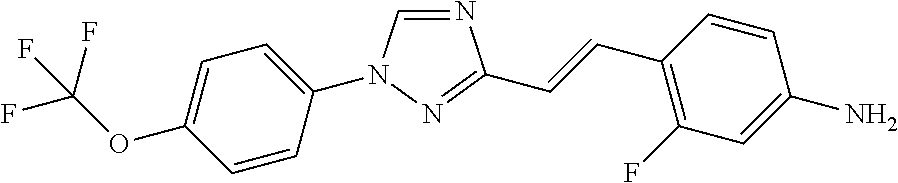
N1=CN(C2=CC=C(OC(F)(F)F)C=C2)N=C1C=CC1=C(F)C=C(N)C=C1
